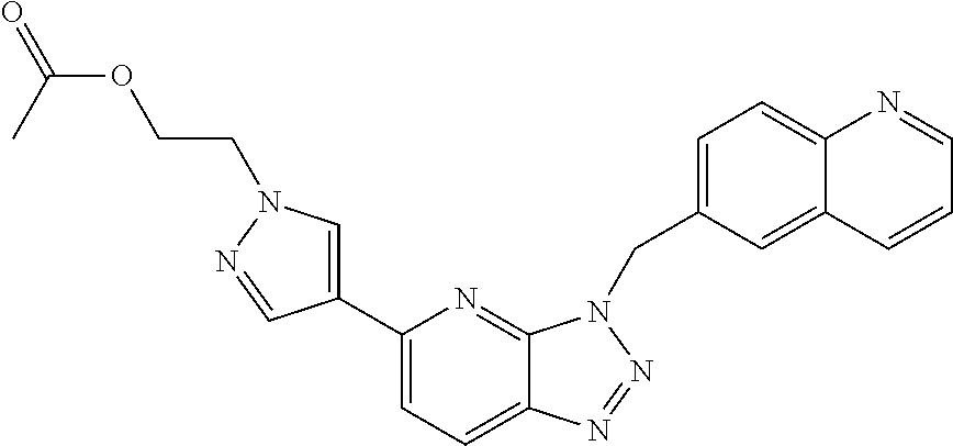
C1(C2=CN(CCOC(=O)C)N=C2)=CC=C2C(=N1)N(CC1=CC=C3C(=C1)C=CC=N3)N=N2
